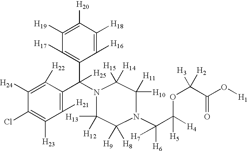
C1([H19])=C([H20])C([H18])=C([H16])C(C(C2=C([H21])C([H23])=C(Cl)C([H24])=C2[H22])(N2C([H15])([H14])C([H10])([H11])N(C([H6])(C([H4])([H5])OC(C(O[H1])=O)([H2])[H3])[H7])C([H9])([H8])C2([H13])[H12])[H25])=C1[H17]
